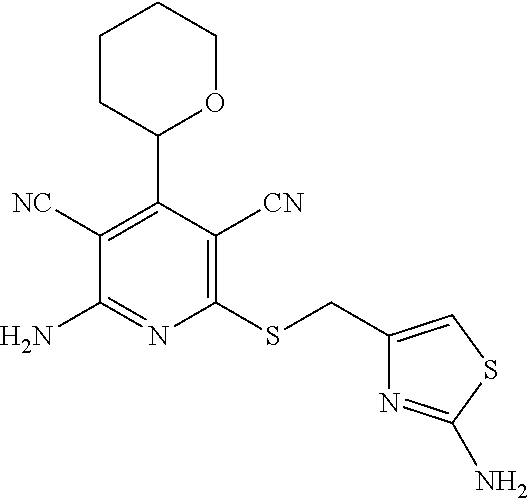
C1(CSC2=C([CN])C(C3OCCCC3)=C([NC])C(N)=N2)=CSC(N)=N1
